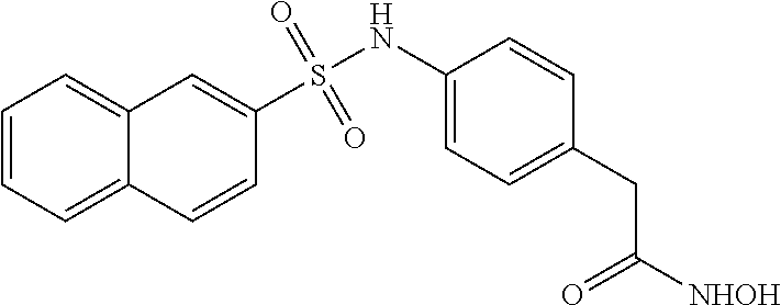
S(NC1=CC=C(CC([NHOH])=O)C=C1)(=O)(=O)C1=CC2=CC=CC=C2C=C1
